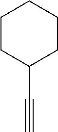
C1(C#C)CCCCC1
